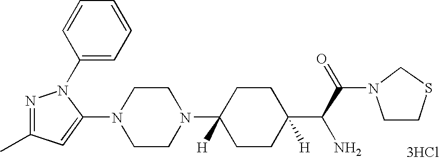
C1CN(C2([H])CCC(C(C(N3CCSC3)=O)N)([H])CC2)CCN1C1=CC(C)=NN1C1=CC=CC=C1.[3HCl]
